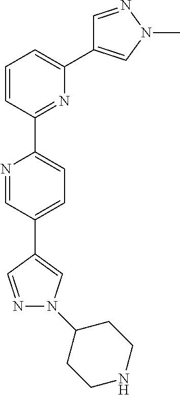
N1=CC(C2=CN(C3CCNCC3)N=C2)=CC=C1C1=NC(C2=CN(C)N=C2)=CC=C1
